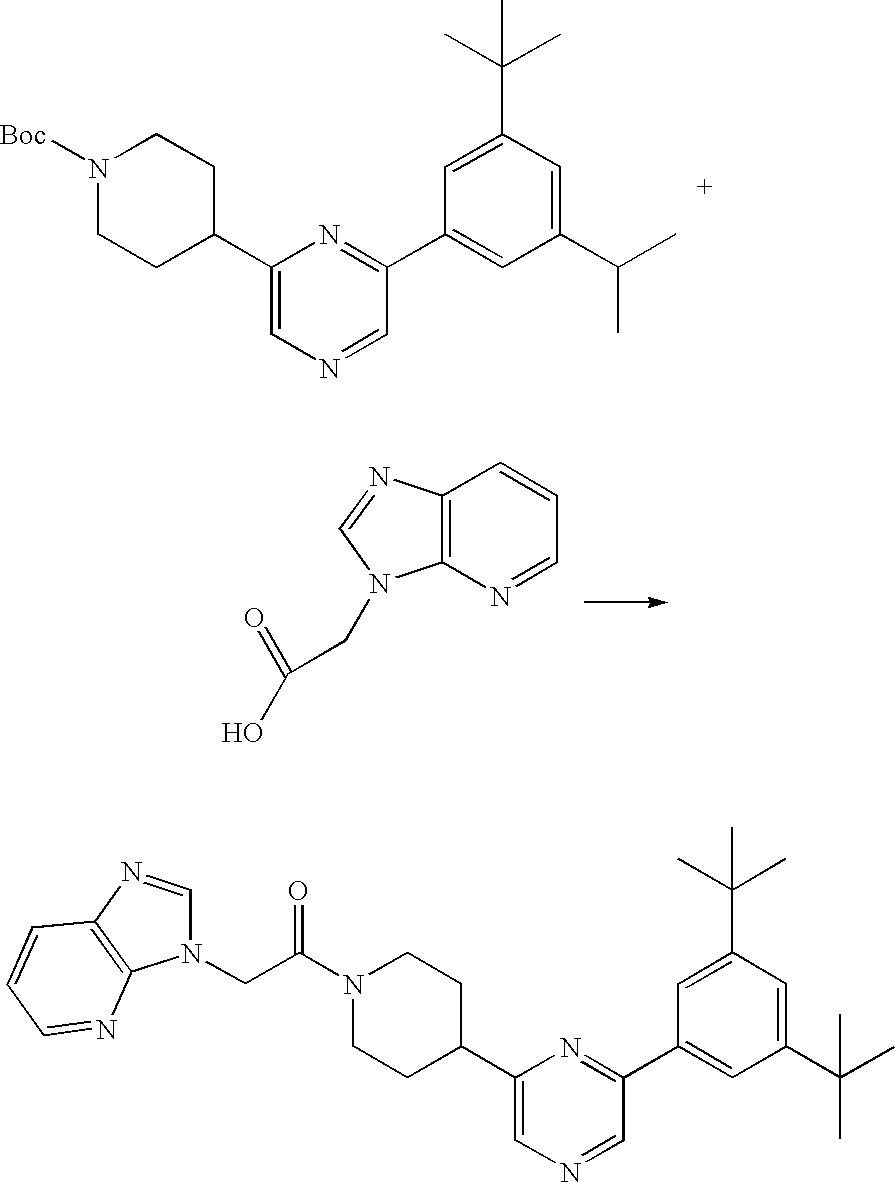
C1(C2CCN([Boc])CC2)=CN=CC(C2=CC(C(C)C)=CC(C(C)(C)C)=C2)=N1.C12=C(N=CC=C1)N(CC(=O)O)C=N2.C1(C2CCN(C(CN3C=NC4=C3N=CC=C4)=O)CC2)=CN=CC(C2=CC(C(C)(C)C)=CC(C(C)(C)C)=C2)=N1
